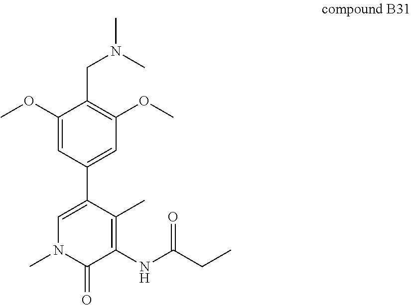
CN(C)CC1=C(OC)C=C(C2=CN(C)C(=O)C(NC(CC)=O)=C2C)C=C1OC
